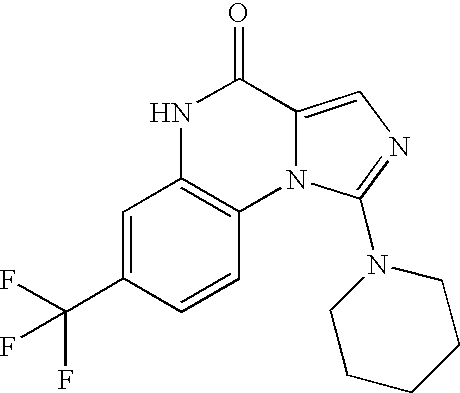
C1=C(C(F)(F)F)C=CC2=C1NC(=O)C1=CN=C(N3CCCCC3)N21
